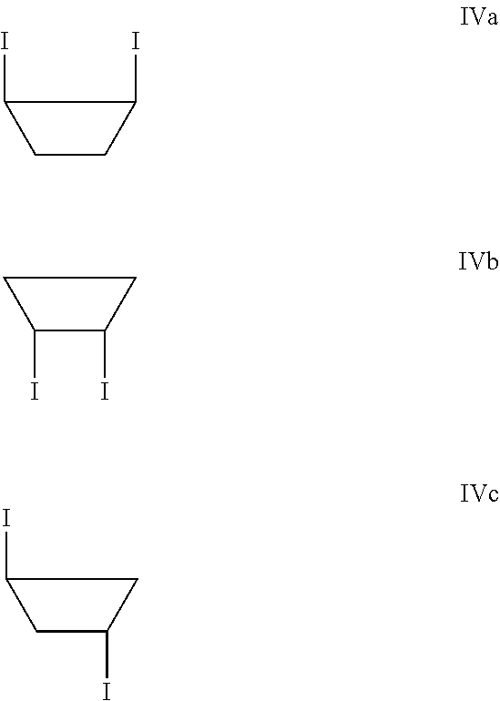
C1CC(I)C1I.C1(I)CC(I)C1.C1(I)C(I)CC1
